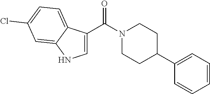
C1=C(C(N2CCC(C3=CC=CC=C3)CC2)=O)C2=CC=C(Cl)C=C2N1
